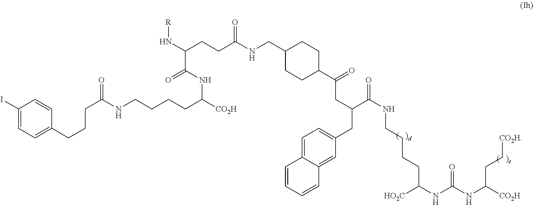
C(C(C(NCCCCC(NC(NC([CO2H])CC[CO2H])=O)[HO2C])=O)CC1=CC=C2C(=C1)C=CC=C2)C(C1CCC(CNC(CCC(N[R])C(NC([CO2H])CCCCNC(CCCC2=CC=C(I)C=C2)=O)=O)=O)CC1)=O
